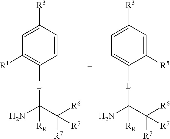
C1=C([R3])C=CC([L]C(N)(C([R6])([R7])[R7])[R8])=C1[R1].C1=C([R3])C=C([R5])C([L]C(N)(C([R6])([R7])[R7])[R8])=C1
